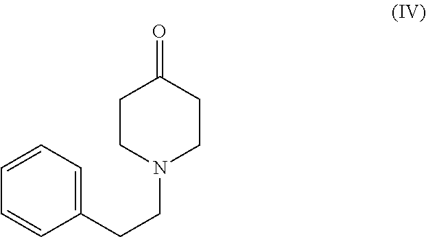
C1CN(CCC2=CC=CC=C2)CCC1=O
